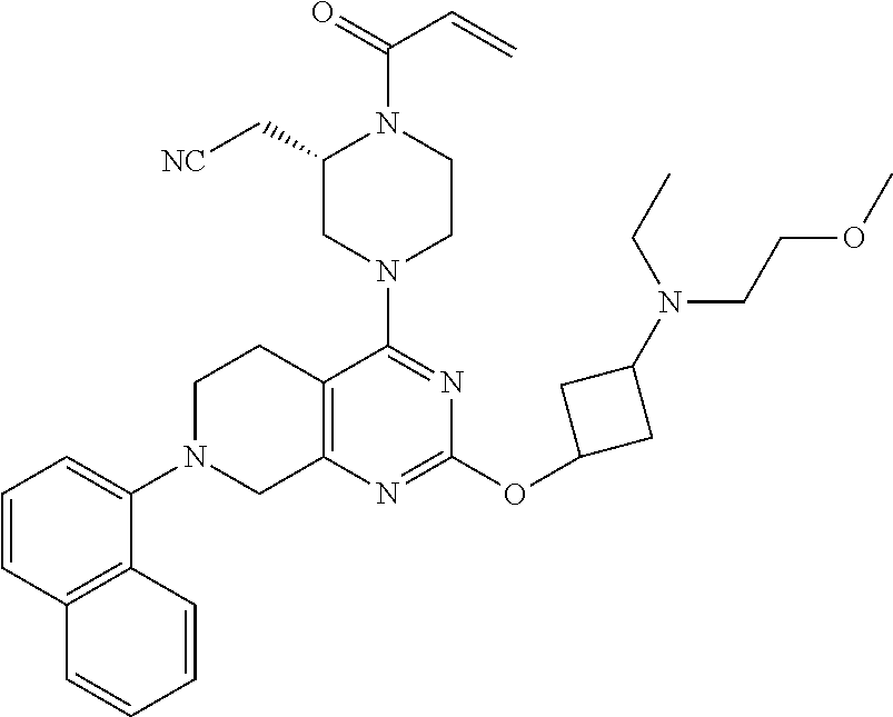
C1=CC2=C(C(N3CC4=C(CC3)C(N3CCN(C(=O)C=C)C(C[NC])C3)=NC(OC3CC(N(CC)CCOC)C3)=N4)=C1)C=CC=C2
